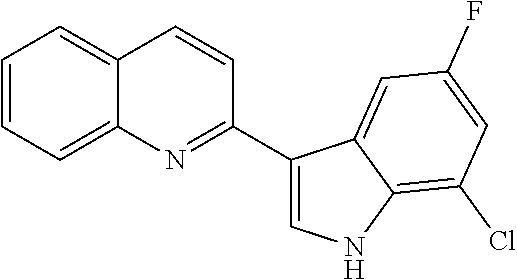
C12=CC=CC=C1C=CC(C1=CNC3=C(Cl)C=C(F)C=C13)=N2
